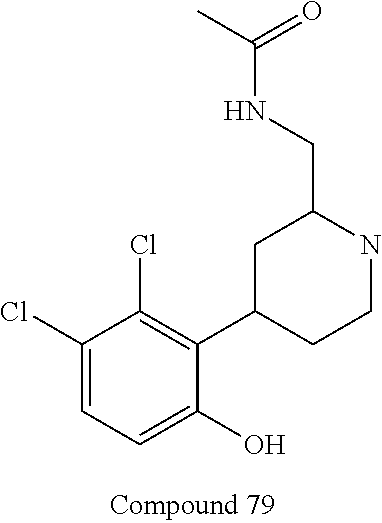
C1(Cl)=CC=C(O)C(C2CCNC(CNC(C)=O)C2)=C1Cl
